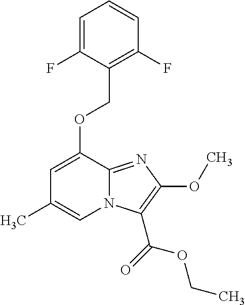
O(C1=CC(C)=CN2C1=NC(OC)=C2C(=O)OCC)CC1=C(F)C=CC=C1F
